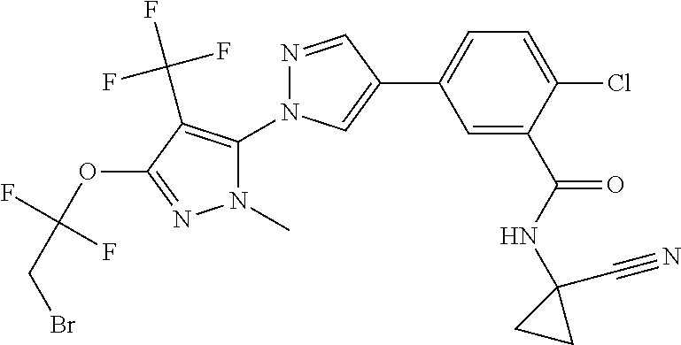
C1(C2=CC=C(Cl)C(C(NC3(C#N)CC3)=O)=C2)=CN(C2=C(C(F)(F)F)C(OC(CBr)(F)F)=NN2C)N=C1
